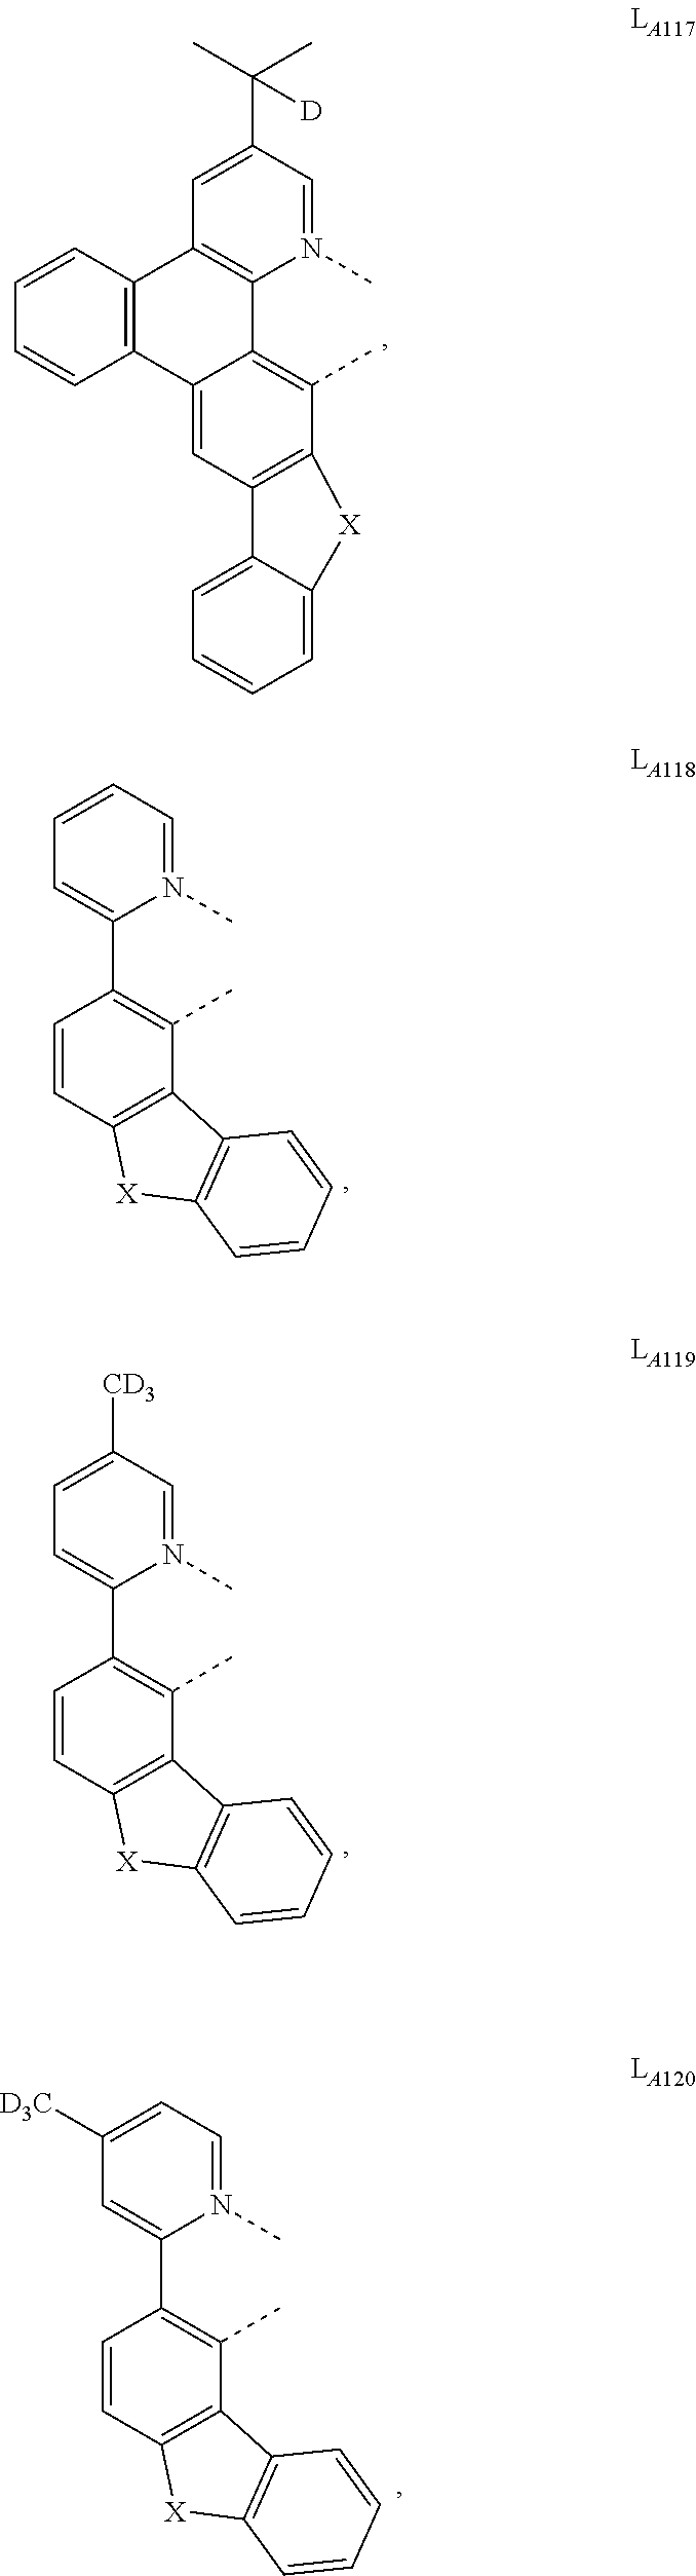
C12=CC3=C(C(C)=C1C1=C(C=C(C(C)(C)[D])C=N1C)C1=C2C=CC=C1)[X]C1=CC=CC=C31.C1=CC2=C(C(C)=C1C1=CC=CC=N1C)C1=C([X]2)C=CC=C1.C1=CC2=C(C(C)=C1C1=CC=C([CD3])C=N1C)C1=C([X]2)C=CC=C1.C1=CC2=C(C(C)=C1C1=CC([D3C])=CC=N1C)C1=C([X]2)C=CC=C1
